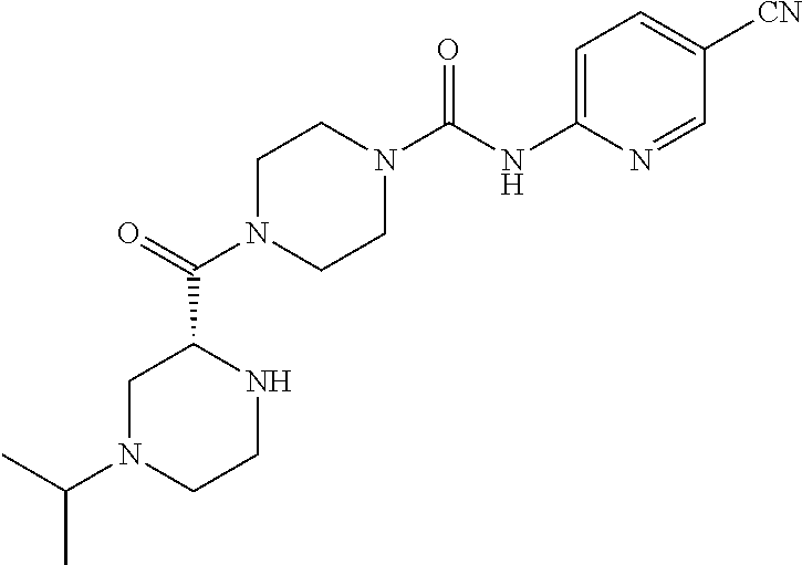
C1N(C(C2CN(C(C)C)CCN2)=O)CCN(C(NC2=CC=C([CN])C=N2)=O)C1
